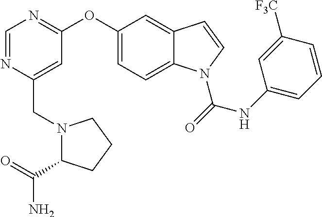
C1=NC(CN2C(C(=O)N)CCC2)=CC(OC2=CC=C3C(=C2)C=CN3C(NC2=CC=CC([F3C])=C2)=O)=N1
